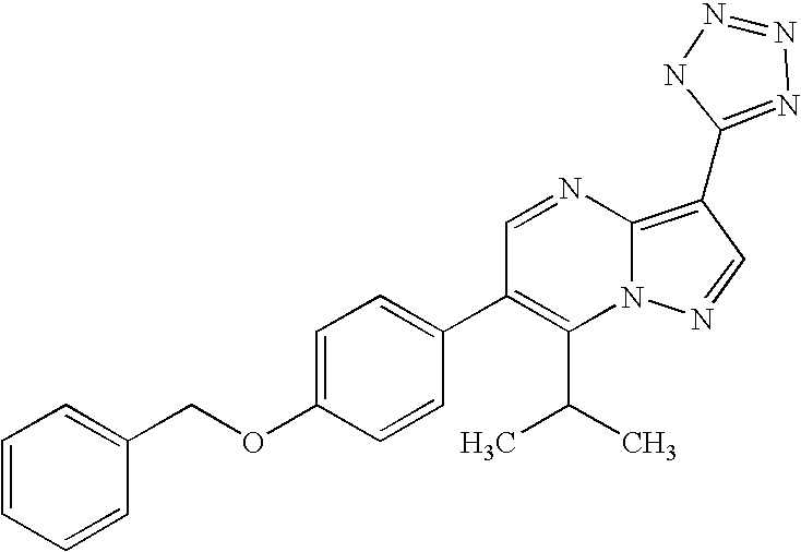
C1(C(C)C)=C(C2=CC=C(OCC3=CC=CC=C3)C=C2)C=NC2=C(C3=NN=NN3)C=NN12
